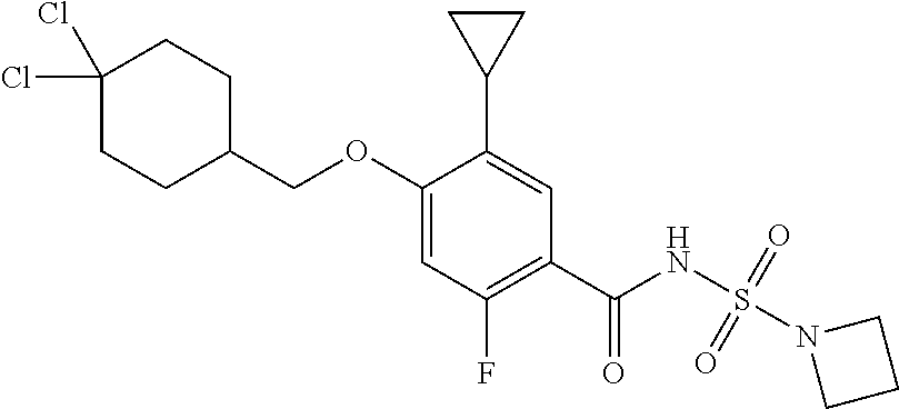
C1=C(OCC2CCC(Cl)(Cl)CC2)C(C2CC2)=CC(C(NS(N2CCC2)(=O)=O)=O)=C1F
